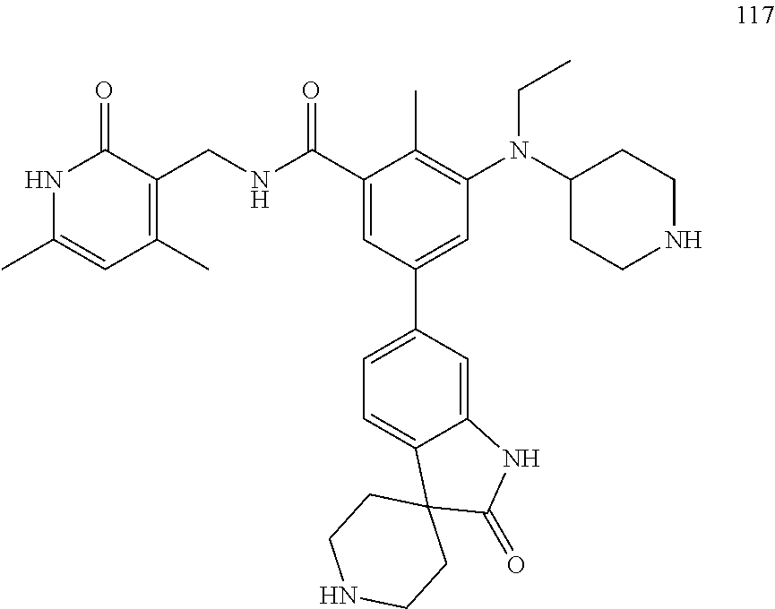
N(CC)(C1CCNCC1)C1=C(C)C(C(NCC2=C(C)C=C(C)NC2=O)=O)=CC(C2=CC=C3C(=C2)NC(=O)C32CCNCC2)=C1
